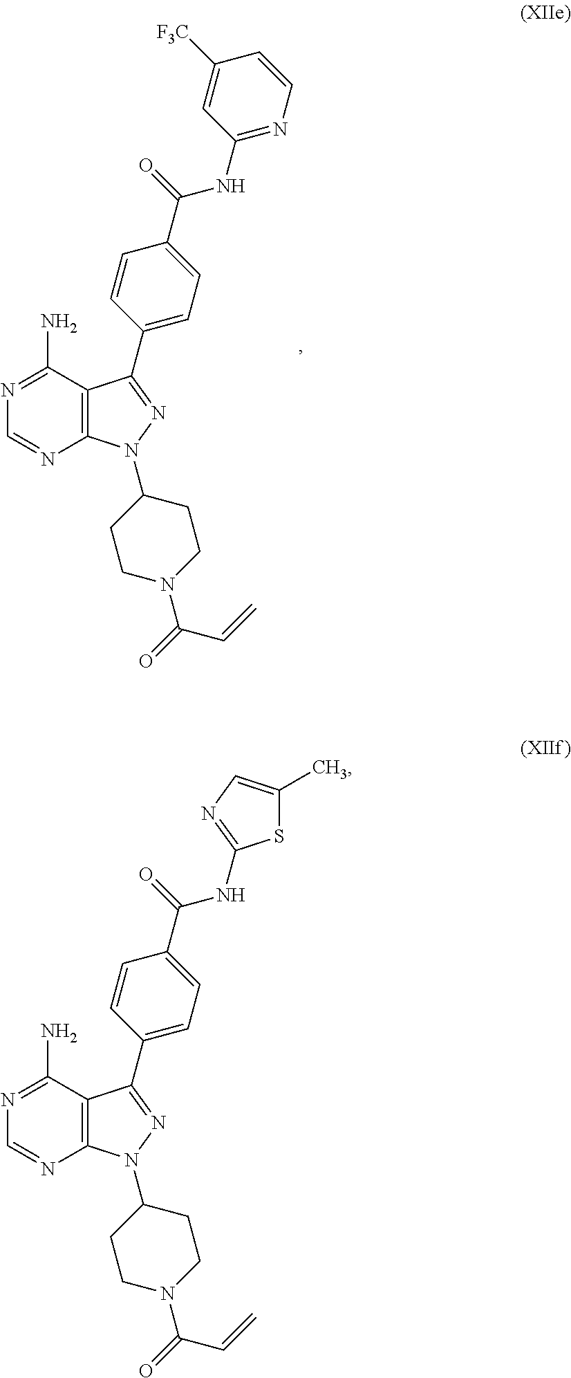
S1C(C)=CN=C1NC(C1=CC=C(C2=NN(C3CCN(C(C=C)=O)CC3)C3=C2C(N)=NC=N3)C=C1)=O.C1=NC2=C(C(N)=N1)C(C1=CC=C(C(=O)NC3=NC=CC([F3C])=C3)C=C1)=NN2C1CCN(C(C=C)=O)CC1
